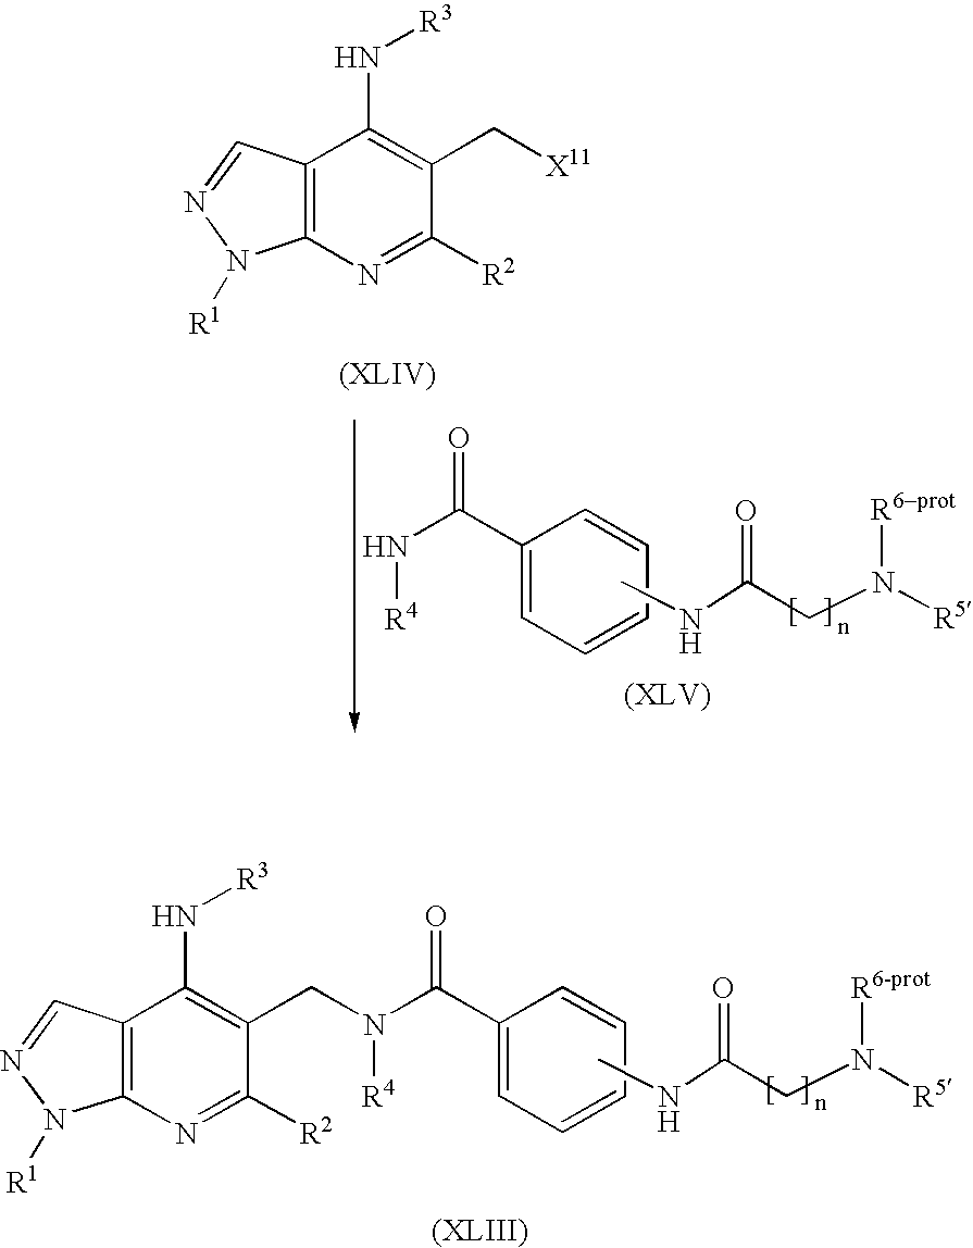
[R4]NC(C1=CC=CC=C1)=O.CNC(CN([R5])[R6-prot])=O.C12=C(N=C([R2])C(C[X11])=C1N[R3])N([R1])N=C2.C12=C(N=C([R2])C(CN([R4])C(C3=CC=CC=C3)=O)=C1N[R3])N([R1])N=C2.CNC(CN([R5])[R6-prot])=O
